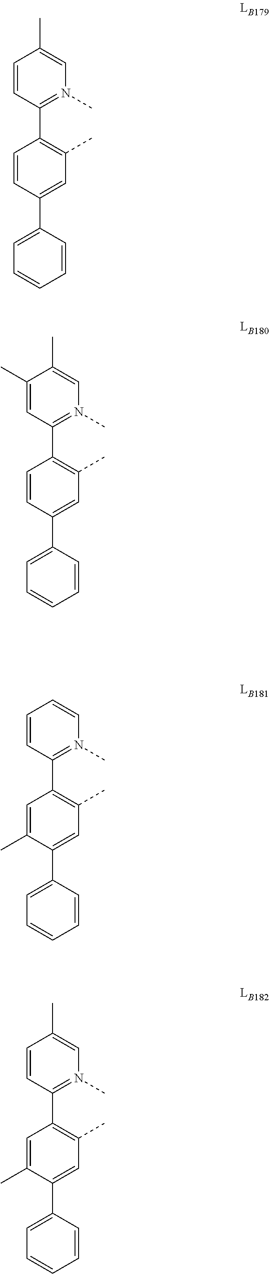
C1=CC(C2=C(C)C=C(C3=CC=CC=C3)C=C2)=N(C)C=C1C.C1(C)=CC(C2=C(C)C=C(C3=CC=CC=C3)C=C2)=N(C)C=C1C.C1=CC(C2=C(C)C=C(C3=CC=CC=C3)C(C)=C2)=N(C)C=C1.C1=CC(C2=C(C)C=C(C3=CC=CC=C3)C(C)=C2)=N(C)C=C1C
